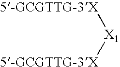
[X1]([5-GCGTTG-3X])[5-GCGTTG-3X]
